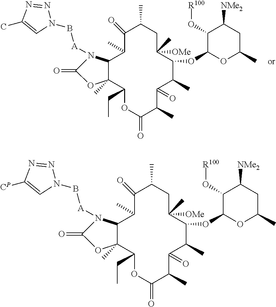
C1(=O)C(C)CC([OMe])(C)C(OC2OC(C)CC([NMe2])C2O[R100])C(C)C(=O)C(C)C(=O)OC(CC)C2(C)C(C1C)N([A]BN1N=NC(C)=C1)C(=O)O2.C1(=O)C(C)CC([OMe])(C)C(OC2OC(C)CC([NMe2])C2O[R100])C(C)C(=O)C(C)C(=O)OC(CC)C2(C)C(N([A]BN3N=NC([CP])=C3)C(=O)O2)C1C
